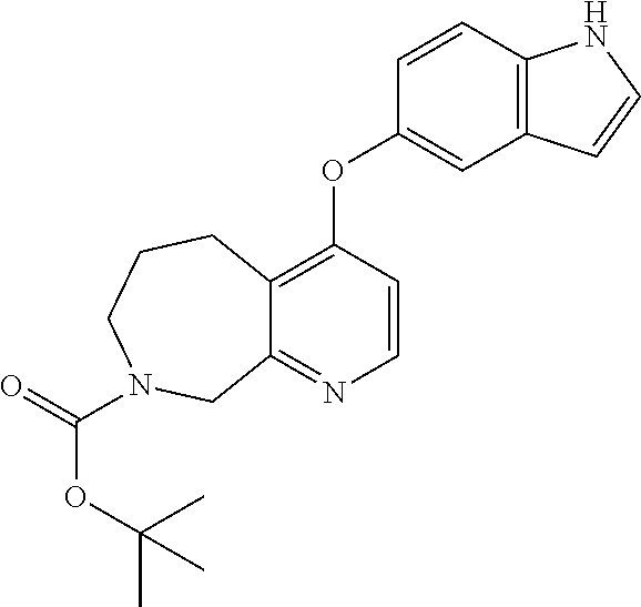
C12=C(C=CC(OC3=C4C(=NC=C3)CN(C(=O)OC(C)(C)C)CCC4)=C1)NC=C2
